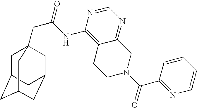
C1C2CC3CC(CC1(CC(=O)NC1=C4C(=NC=N1)CN(C(=O)C1=NC=CC=C1)CC4)C3)C2
